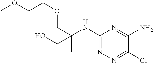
ClC1=NN=C(NC(C)(COCCOC)CO)N=C1N
